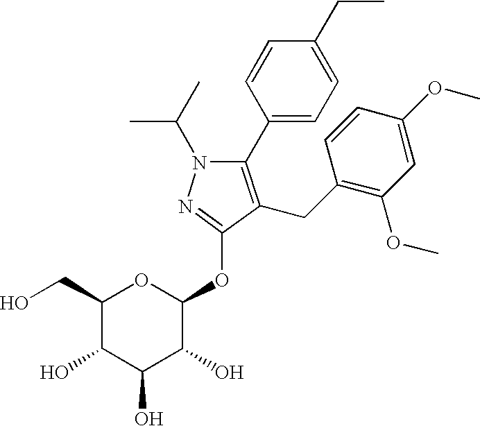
C1(C2=CC=C(CC)C=C2)=C(CC2=C(OC)C=C(OC)C=C2)C(OC2OC(CO)C(O)C(O)C2O)=NN1C(C)C
